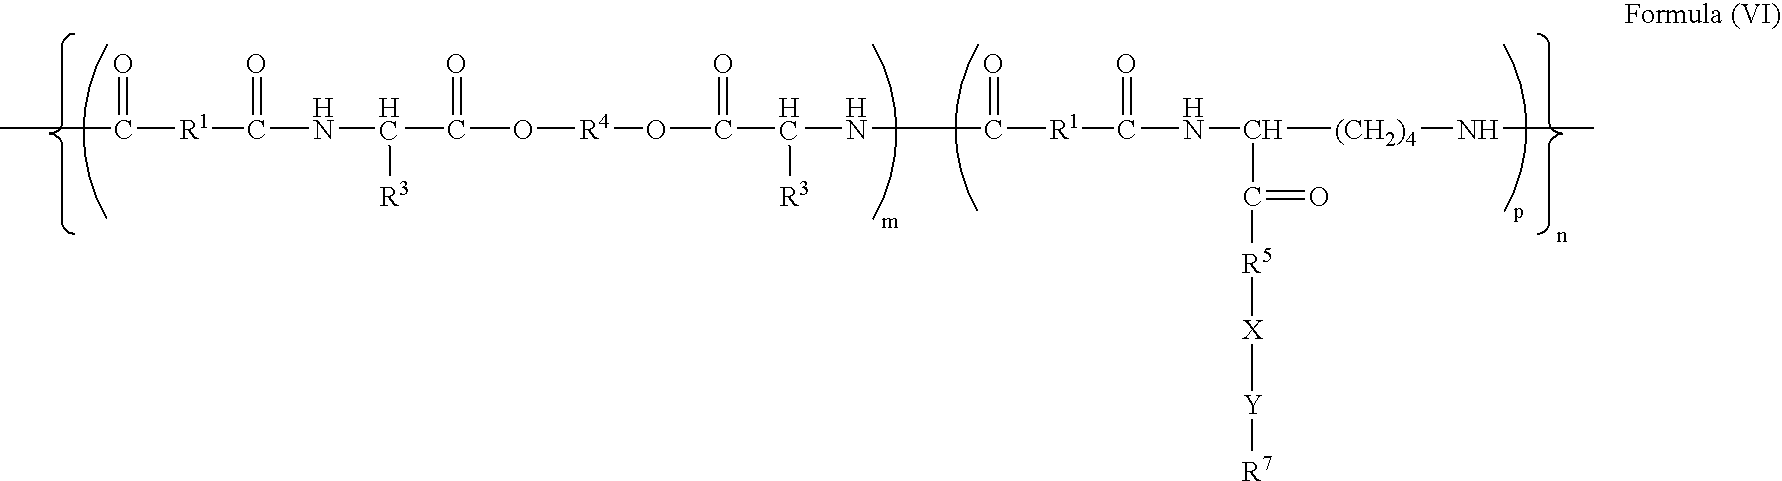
CC([R1]C(NC(C(O[R4]OC(C(NC([R1]C(NC([(CH2)4]NC)C([R5][X][Y][R7])=O)=O)=O)[R3])=O)=O)[R3])=O)=O
